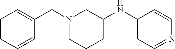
C1(NC2CCCN(CC3=CC=CC=C3)C2)=CC=NC=C1
